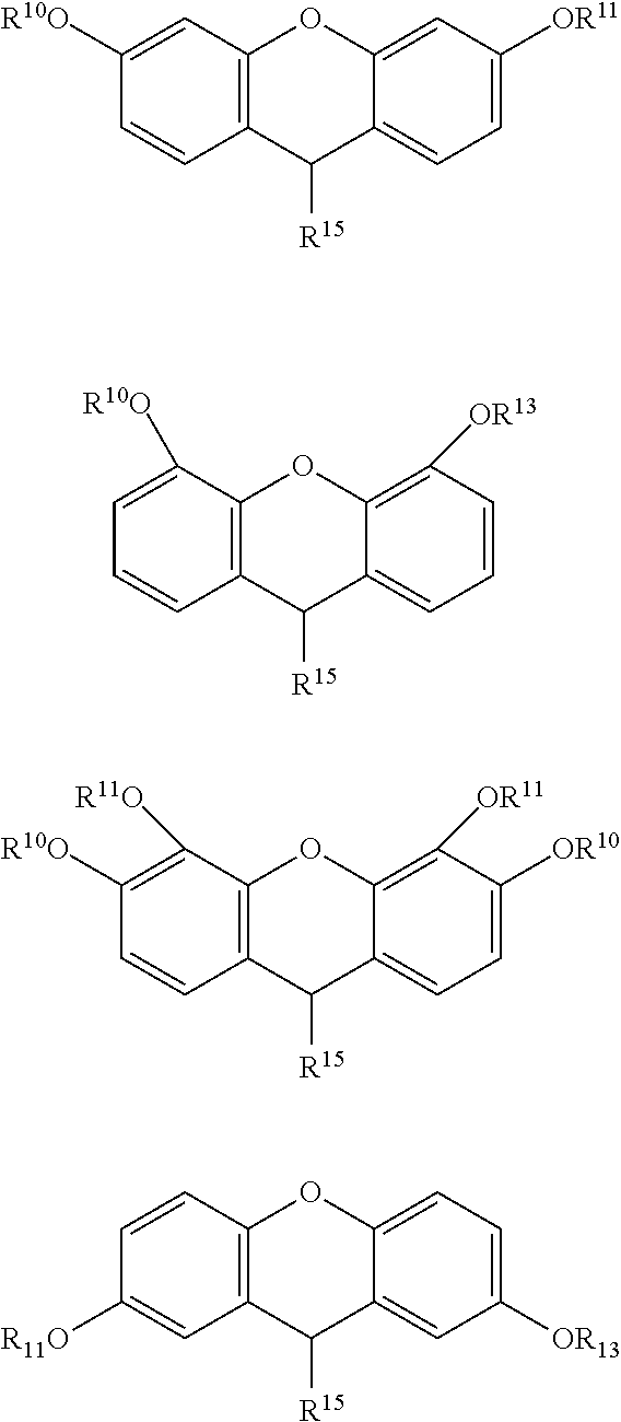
C12=C(C=C([R10O])C=C1)OC1=CC([OR11])=CC=C1C2[R15].C12=C(C([R10O])=CC=C1)OC1=C([OR13])C=CC=C1C2[R15].C12=C(C([R11O])=C([R10O])C=C1)OC1=C([OR11])C([OR10])=CC=C1C2[R15].C12=C(C=CC([R11O])=C1)OC1=CC=C([OR13])C=C1C2[R15]
